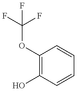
C1(OC(F)(F)F)=C(O)C=CC=C1
